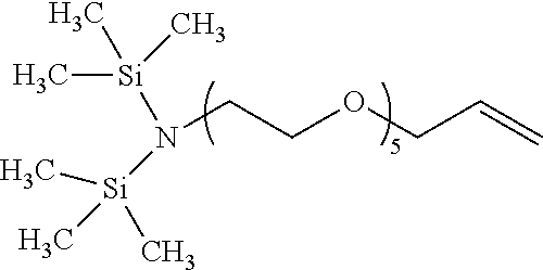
C(=C)COCCN([Si](C)(C)C)[Si](C)(C)C
